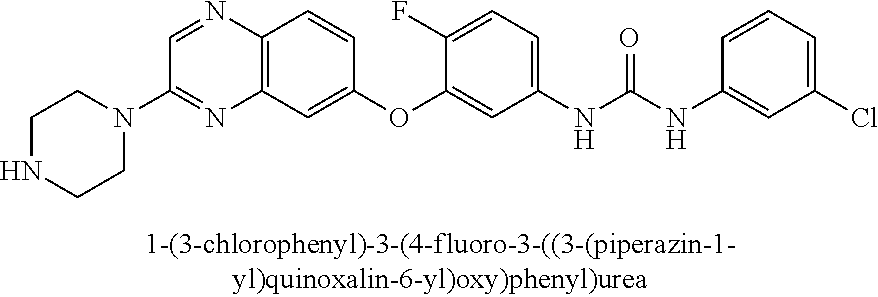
C12=C(C=C(OC3=CC(NC(NC4=CC(Cl)=CC=C4)=O)=CC=C3F)C=C1)N=C(N1CCNCC1)C=N2
